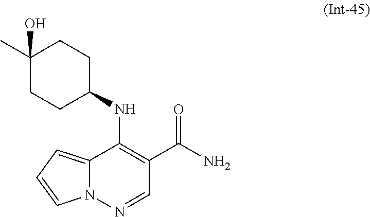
N(C1=C(C(N)=O)C=NN2C1=CC=C2)C1CCC(C)(O)CC1
